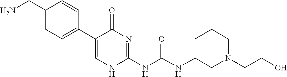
C1(CN)=CC=C(C2=CNC(NC(=O)NC3CN(CCO)CCC3)=NC2=O)C=C1
